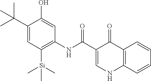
C(C1=CC([Si](C)(C)C)=C(NC(=O)C2=CNC3=C(C2=O)C=CC=C3)C=C1O)(C)(C)C
